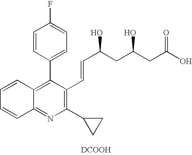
C1=CC2=NC(C3CC3)=C(C=CC(CC(CC(O)=O)O)O)C(C3=CC=C(F)C=C3)=C2C=C1.[DCOOH]
